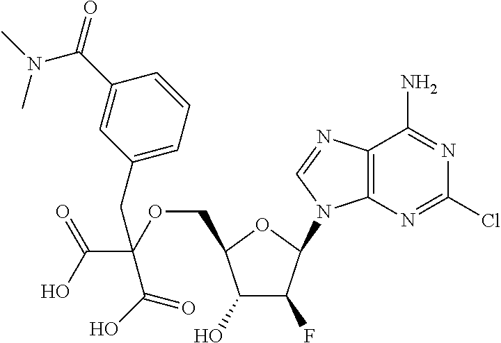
C1(O)C(F)C(N2C3=C(N=C2)C(N)=NC(Cl)=N3)OC1COC(C(O)=O)(C(O)=O)CC1=CC=CC(C(N(C)C)=O)=C1
